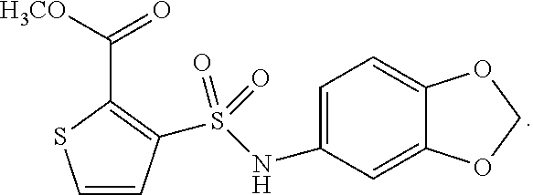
C1=C(NS(=O)(=O)C2=C(C(=O)[H3CO])SC=C2)C=C2C(=C1)OCO2
